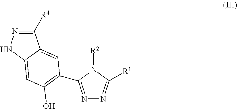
N1=C(C2=C(O)C=C3NN=C([R4])C3=C2)N([R2])C([R1])=N1
